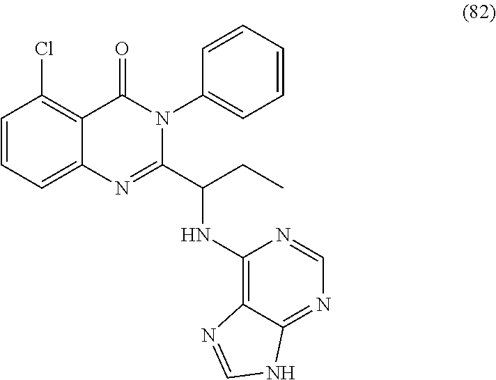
C1=CC=C2C(=C1Cl)C(=O)N(C1=CC=CC=C1)C(C(NC1=C3C(=NC=N1)NC=N3)CC)=N2
